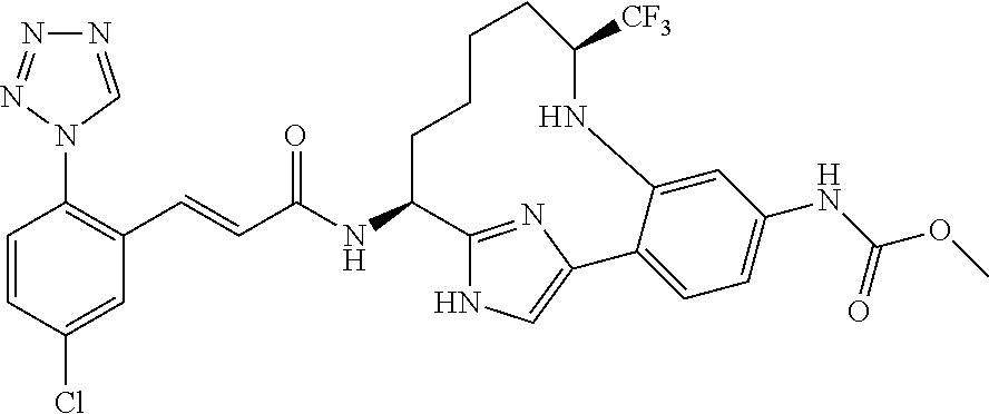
C1=CC(Cl)=CC(C=CC(NC2C3=NC(=CN3)C3=CC=C(NC(OC)=O)C=C3NC([CF3])CCCC2)=O)=C1N1C=NN=N1
